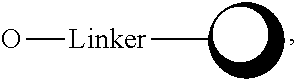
O[Linker]C
